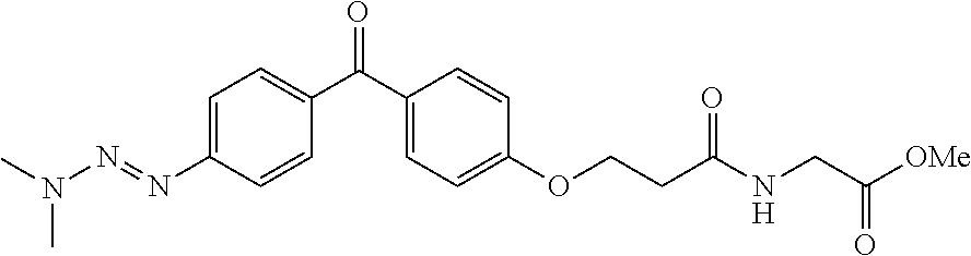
CN(C)N=NC1=CC=C(C(C2=CC=C(OCCC(NCC([OMe])=O)=O)C=C2)=O)C=C1
